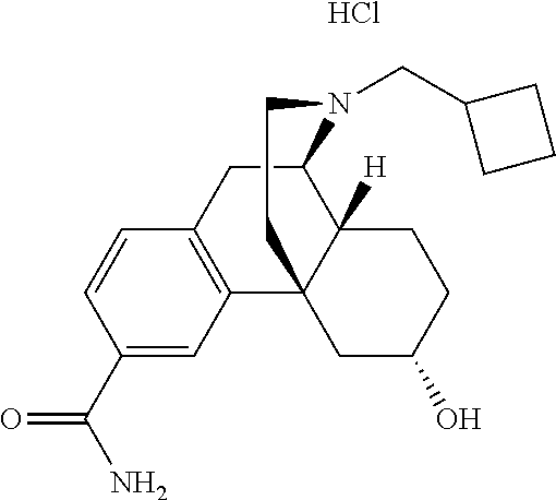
C1(C(N)=O)=CC2=C(C=C1)CC1C3([H])C2(CC(O)CC3)CCN1CC1CCC1.Cl
